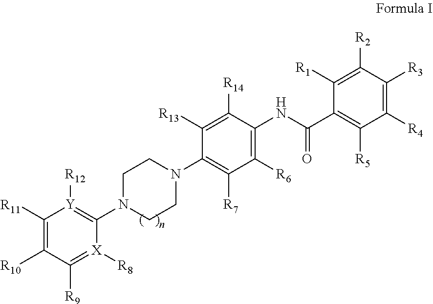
C1([R11])=C([R10])C([R9])=[X]([R8])C(N2CCN(C3=C([R7])C([R6])=C(NC(C4=C([R5])C([R4])=C([R3])C([R2])=C4[R1])=O)C([R14])=C3[R13])CC2)=[Y]1[R12]
